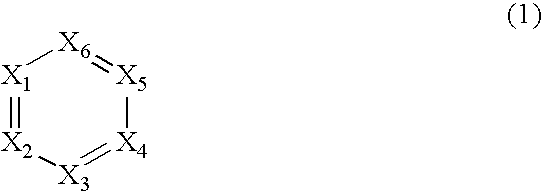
[X1]1=[X2][X3]=[X4][X5]=[X6]1
